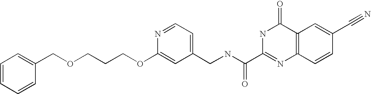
C1(CNC(C2=NC3=C(C(=O)N2)C=C(C#N)C=C3)=O)=CC=NC(OCCCOCC2=CC=CC=C2)=C1
